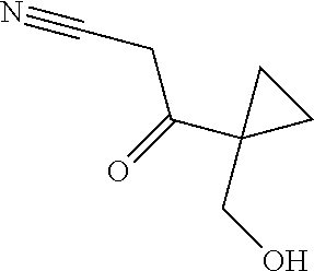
C(C(=O)C1(CO)CC1)C#N
